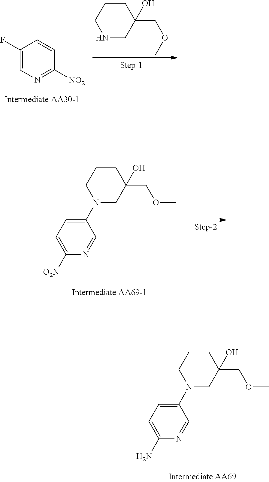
C1(F)=CN=C([NO2])C=C1.N1CC(COC)(O)CCC1.C1=C([O2N])N=CC(N2CC(COC)(O)CCC2)=C1.C1=C(N)N=CC(N2CC(COC)(O)CCC2)=C1
